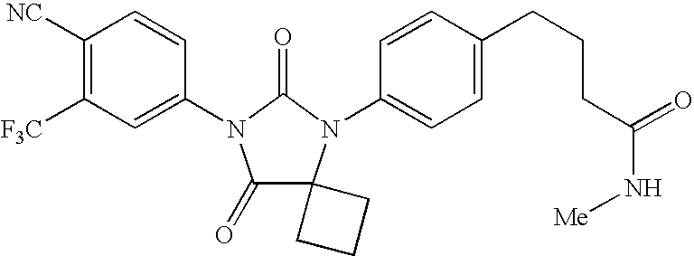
C1([NC])=C([F3C])C=C(N2C(=O)C3(N(C4=CC=C(CCCC(N[Me])=O)C=C4)C2=O)CCC3)C=C1
